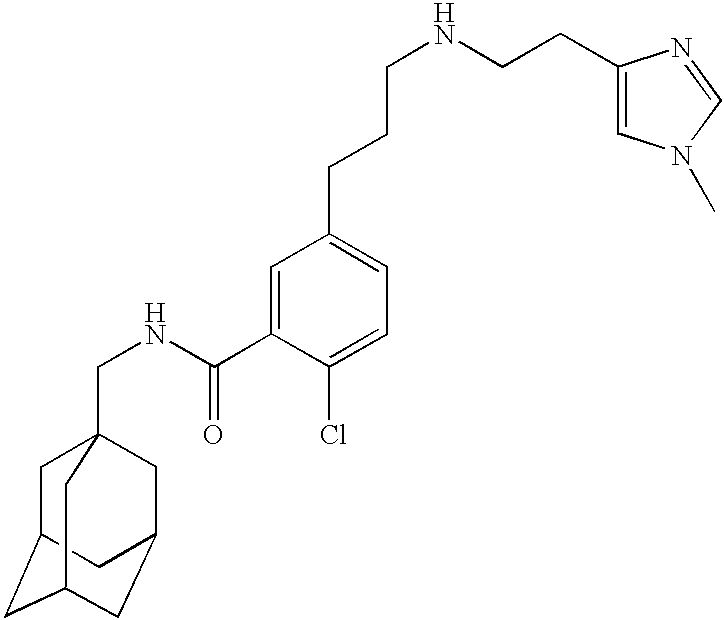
C1C2CC3CC(CC1(CNC(C1=CC(CCCNCCC4=CN(C)C=N4)=CC=C1Cl)=O)C3)C2
